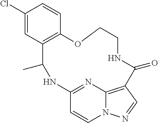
C1(Cl)=CC2=C(C=C1)OCCNC(=O)C1=C3N(C=CC(=N3)NC2C)N=C1
